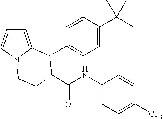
C1=C2N(C=C1)CCC(C(NC1=CC=C([CF3])C=C1)=O)C2C1=CC=C(C(C)(C)C)C=C1
